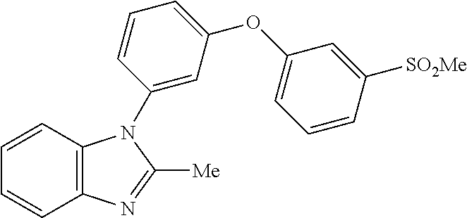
C1=CC2=C(C=C1)N=C([Me])N2C1=CC(OC2=CC=CC([SO2Me])=C2)=CC=C1
